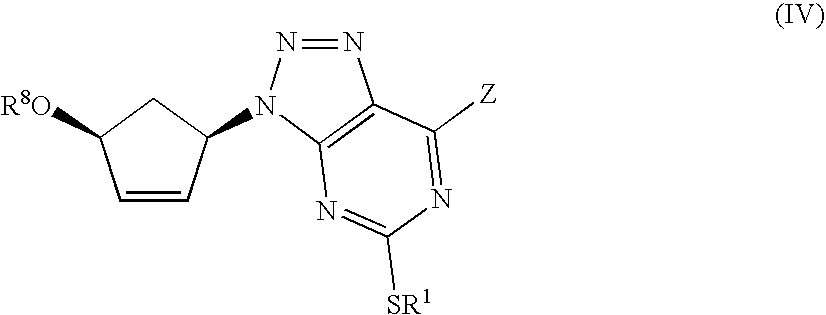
C1=CC(N2N=NC3=C2N=C([SR1])N=C3[Z])CC1[R8O]
